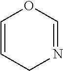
C1=CCN=CO1
